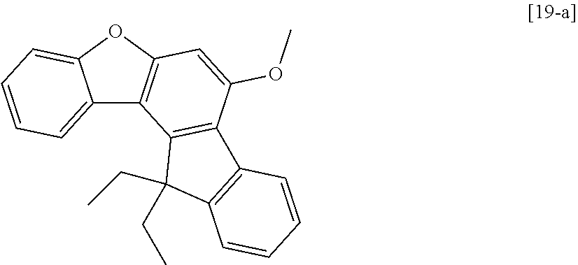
C12=CC=CC=C1OC1=C2C2=C(C(OC)=C1)C1=C(C2(CC)CC)C=CC=C1
